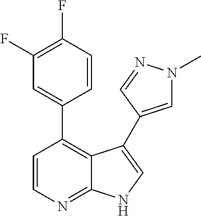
C1=CN=C2C(=C1C1=CC(F)=C(F)C=C1)C(C1=CN(C)N=C1)=CN2
